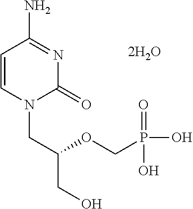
C1=CN(CC(CO)OCP(O)(=O)O)C(=O)N=C1N
